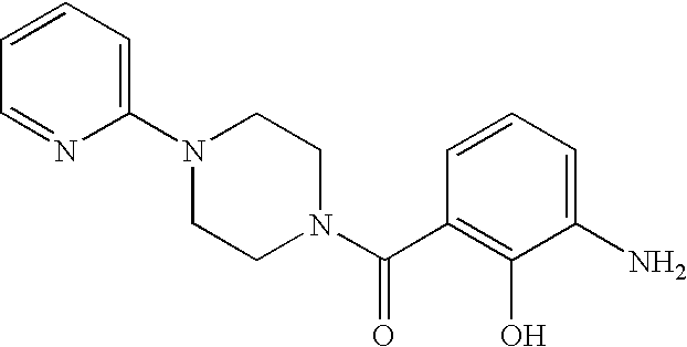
C(=O)(C1=C(O)C(N)=CC=C1)N1CCN(C2=CC=CC=N2)CC1
